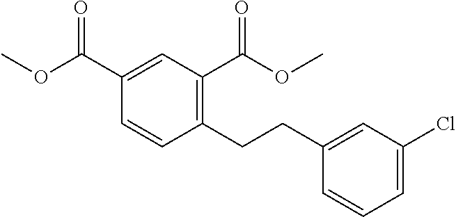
C1(C(OC)=O)=CC(C(OC)=O)=C(CCC2=CC(Cl)=CC=C2)C=C1
